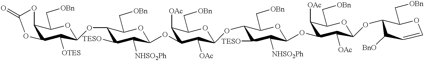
O=C1OC2C(C([OTES])C(OC3C([TESO])C([NHSO2Ph])C(OC4C([OAc])C(C[OBn])OC(OC5C([TESO])C([NHSO2Ph])C(OC6C([OAc])C(C[OBn])OC(OC7C(C[OBn])OC=CC7[BnO])C6[OAc])OC5C[OBn])C4[OAc])OC3C[OBn])OC2C[OBn])O1
